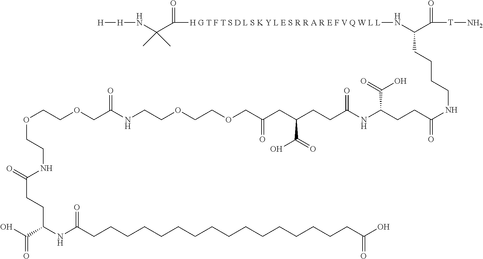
O(CCOCC(NCCOCCOCC(CC(CCC(NC(CCC(NCCCCC(N[H G T F T S D L S K Y L E S R R A R E F V Q W L L]C(C(N[H][H])(C)C)=O)C([T]N)=O)=O)C(=O)O)=O)C(=O)O)=O)=O)CCNC(CCC(NC(CCCCCCCCCCCCCCCCC(O)=O)=O)C(=O)O)=O
